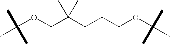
C(OCC(CCCOC(C)(C)C)(C)C)(C)(C)C
